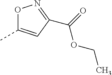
O1C(C)=CC(C(=O)OCC)=N1
